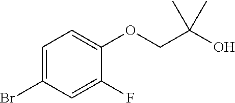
C1=C(Br)C=C(F)C(OCC(O)(C)C)=C1
